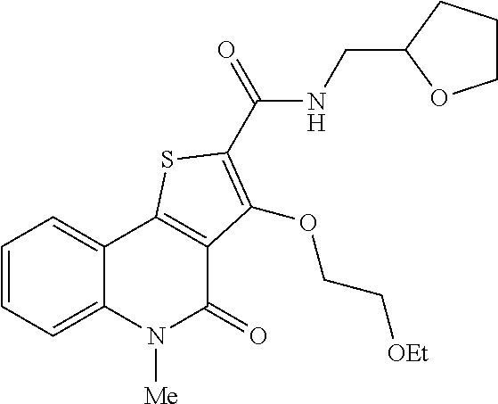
C1=CC=C2C(=C1)C1=C(C(=O)N2[Me])C(OCC[OEt])=C(C(=O)NCC2OCCC2)S1
